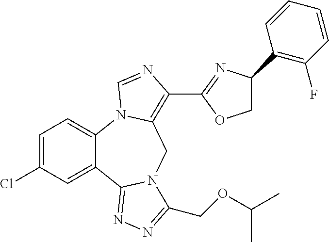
C1=C(Cl)C=C2C(=C1)N1C(=C(C3=NC(C4=C(F)C=CC=C4)CO3)N=C1)CN1C2=NN=C1COC(C)C
